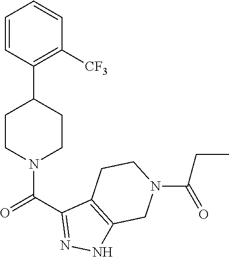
C1=CC(C2CCN(C(C3=NNC4=C3CCN(C(=O)CC)C4)=O)CC2)=C([CF3])C=C1
